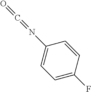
C1=C(F)C=CC(N=C=O)=C1
